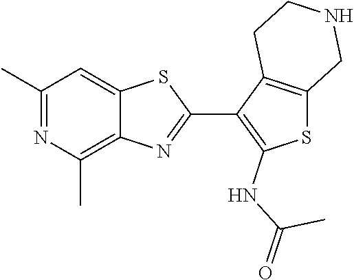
C12=CC(C)=NC(C)=C1N=C(C1=C(NC(=O)C)SC3=C1CCNC3)S2
